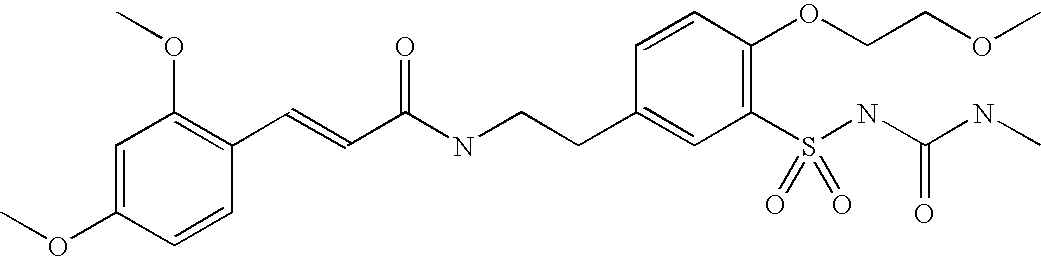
C1=C(OC)C=CC(C=CC(NCCC2=CC(S(NC(NC)=O)(=O)=O)=C(OCCOC)C=C2)=O)=C1OC
